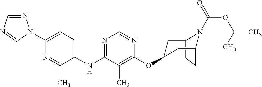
C12CCC(CC(OC3=C(C)C(NC4=CC=C(N5N=CN=C5)N=C4C)=NC=N3)C1)N2C(=O)OC(C)C
